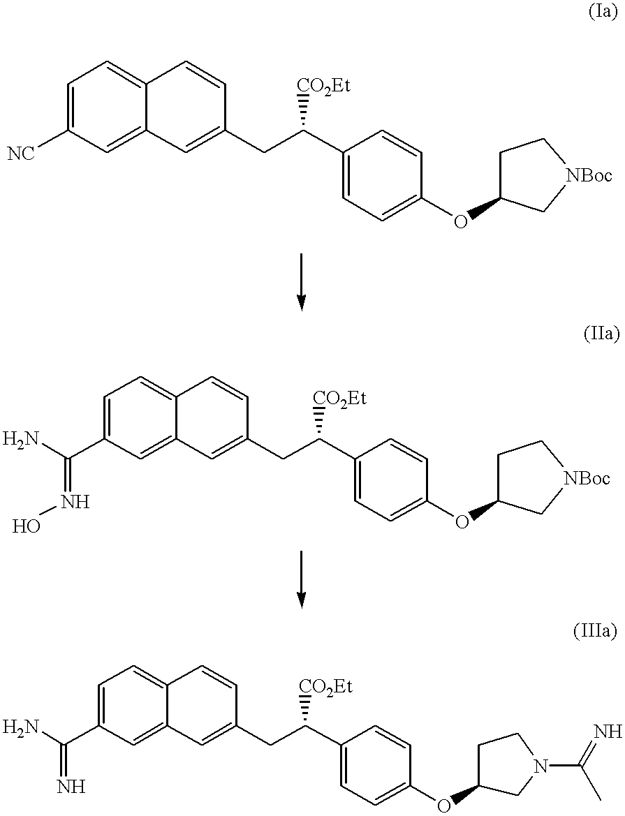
C1=C([NC])C=C2C(=C1)C=CC(CC(C1=CC=C(OC3CC[NBoc]C3)C=C1)[CO2Et])=C2.C1=C(C(=NO)N)C=C2C(=C1)C=CC(CC(C1=CC=C(OC3CC[NBoc]C3)C=C1)[CO2Et])=C2.C1=C(C(=N)N)C=C2C(=C1)C=CC(CC(C1=CC=C(OC3CN(C(=N)C)CC3)C=C1)[CO2Et])=C2
